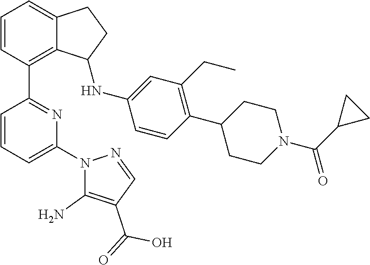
C1=CC(C2=NC(N3C(N)=C(C(=O)O)C=N3)=CC=C2)=C2C(=C1)CCC2NC1=CC(CC)=C(C2CCN(C(C3CC3)=O)CC2)C=C1
